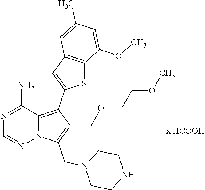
N1=C(N)C2=C(C3=CC4=C(S3)C(OC)=CC(C)=C4)C(COCCOC)=C(CN3CCNCC3)N2N=C1
